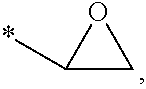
O1C(*)C1
